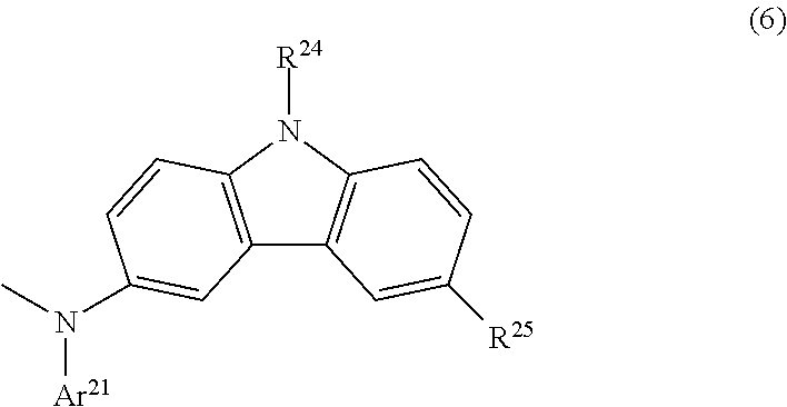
CN([Ar21])C1=CC2=C(N([R24])C3=C2C=C([R25])C=C3)C=C1
